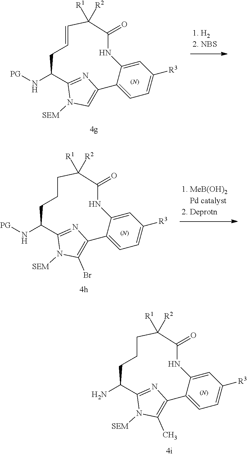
N(C1C2=NC(=CN2[SEM])C2=CC=C([R3])C=C2NC(=O)C([R1])([R2])C=CC1)[PG].[(N)].N(C1C2=NC(=C(Br)N2[SEM])C2=CC=C([R3])C=C2NC(=O)C([R1])([R2])CCC1)[PG].[(N)].NC1C2=NC(=C(C)N2[SEM])C2=CC=C([R3])C=C2NC(=O)C([R1])([R2])CCC1.[(N)]
